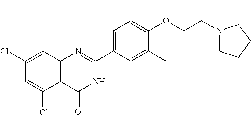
C1(Cl)=CC2=C(C(Cl)=C1)C(=O)NC(C1=CC(C)=C(OCCN3CCCC3)C(C)=C1)=N2
